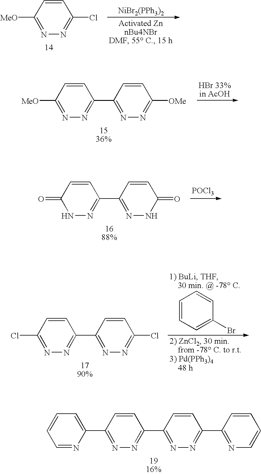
N1=CC=CC=C1C1=NN=C(C2=NN=C(C3=NC=CC=C3)C=C2)C=C1.[NiBr2(PPh3)2].[MeO]C1=NN=C(Cl)C=C1.[MeO]C1=NN=C(C2=NN=C([OMe])C=C2)C=C1.[POCl3].N1N=C(C2=NNC(=O)C=C2)C=CC1=O.ClC1=NN=C(C2=NN=C(Cl)C=C2)C=C1.C1=CC=C(Br)C=C1
